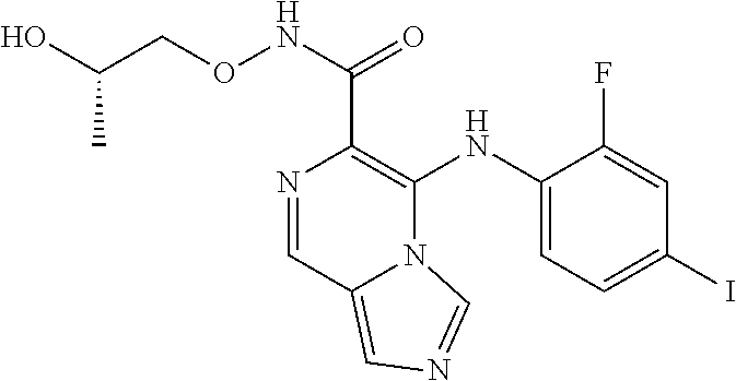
C1(NC2=C(C(NOCC(O)C)=O)N=CC3=CN=CN23)=CC=C(I)C=C1F
